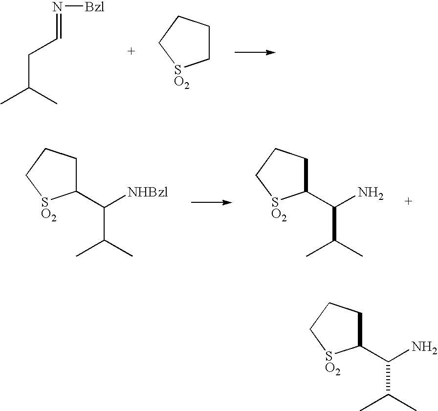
N(=CCC(C)C)[Bzl].C1CCC[SO2]1.C1(C([NHBzl])C(C)C)CCC[SO2]1.C1(C(N)C(C)C)CCC[SO2]1.C1(C(N)C(C)C)CCC[SO2]1
